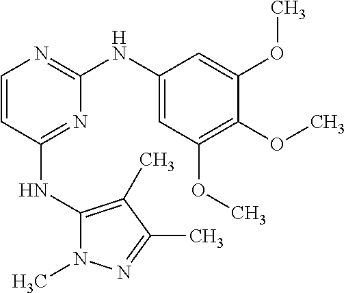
C1=CC(NC2=C(C)C(C)=NN2C)=NC(NC2=CC(OC)=C(OC)C(OC)=C2)=N1
